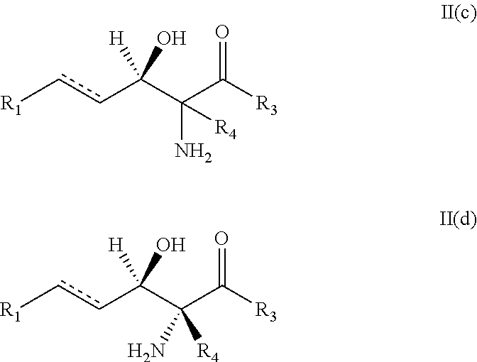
c(C(C(C([R3])=O)([R4])N)([H])O)c[R1].c(C(C(N)(C([R3])=O)[R4])([H])O)c[R1]
